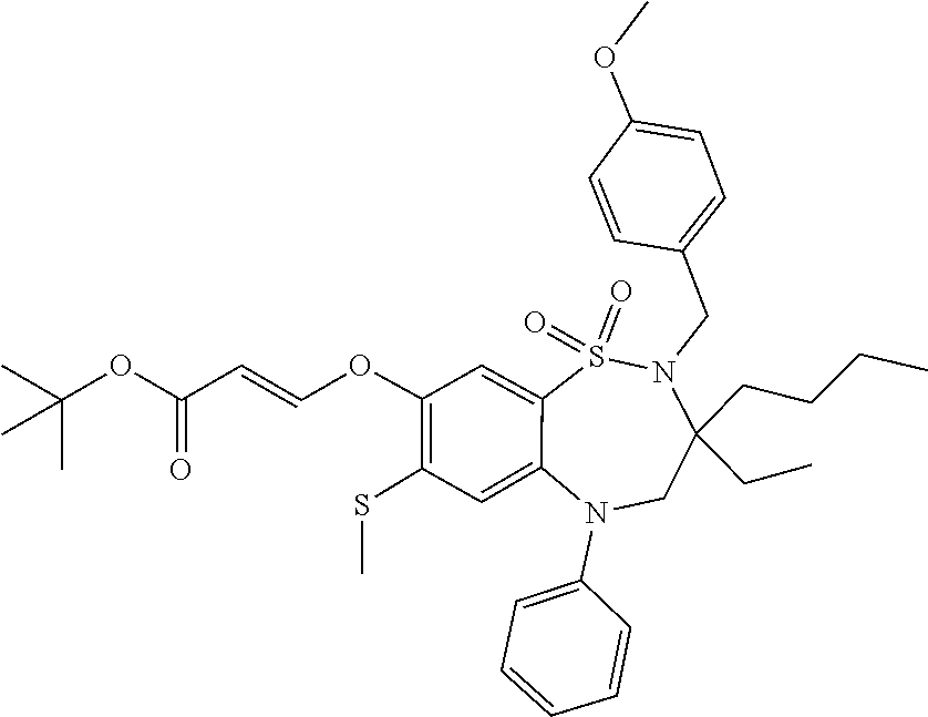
COC1=CC=C(CN2S(=O)(=O)C3=CC(OC=CC(=O)OC(C)(C)C)=C(SC)C=C3N(C3=CC=CC=C3)CC2(CCCC)CC)C=C1
